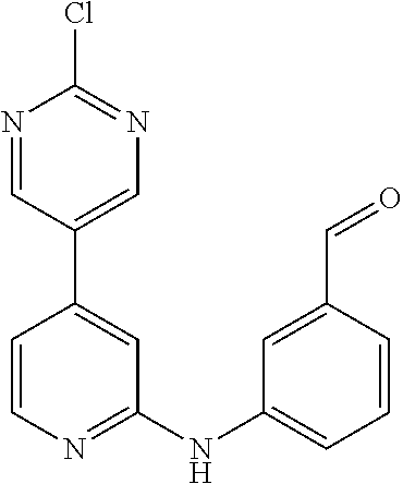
N1=CC(C2=CC(NC3=CC=CC(C=O)=C3)=NC=C2)=CN=C1Cl
